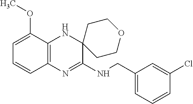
C1=C(OC)C2=C(C=C1)N=C(NCC1=CC=CC(Cl)=C1)C1(N2)CCOCC1
